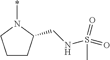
C1CC(CNS(=O)(=O)C)N(*)C1
